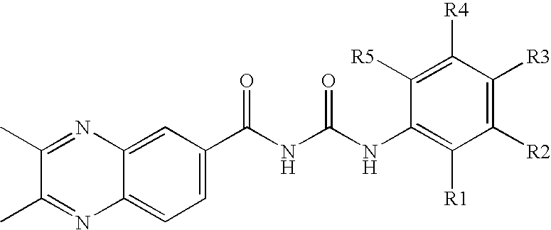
C1(C)=NC2=CC(C(NC(NC3=C([R1])C([R2])=C([R3])C([R4])=C3[R5])=O)=O)=CC=C2N=C1C
